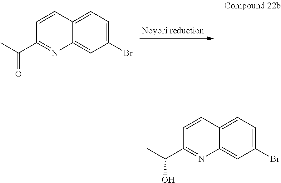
C12=CC=C(Br)C=C1N=C(C(C)=O)C=C2.C12=CC=C(Br)C=C1N=C(C(C)O)C=C2
